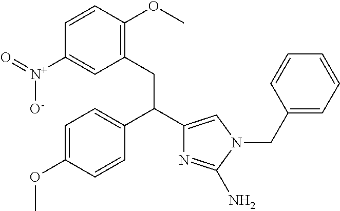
C1=C(OC)C=CC(C(C2=CN(CC3=CC=CC=C3)C(N)=N2)CC2=C(OC)C=CC([N+](=O)[O-])=C2)=C1
